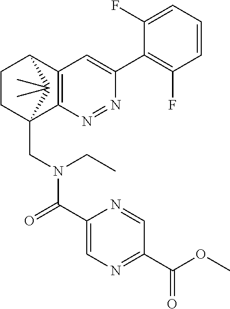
C12=C(N=NC(C3=C(F)C=CC=C3F)=C1)C1(CN(C(C3=CN=C(C(OC)=O)C=N3)=O)CC)CCC2C1(C)C
